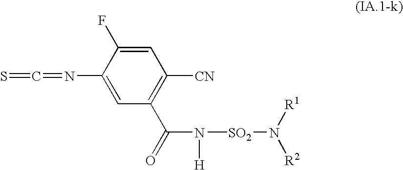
S=C=NC1=CC(C(=O)N([H])[SO2]N([R1])[R2])=C([CN])C=C1F
